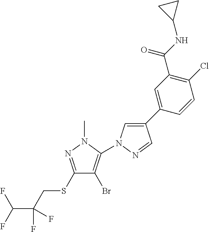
C1(C2=CC(C(NC3CC3)=O)=C(Cl)C=C2)=CN(C2=C(Br)C(SCC(C(F)F)(F)F)=NN2C)N=C1
